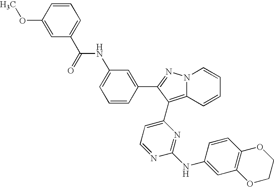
C1=CC=C(C(=O)NC2=CC=CC(C3=NN4C(=C3C3=CC=NC(NC5=CC6=C(C=C5)OCCO6)=N3)C=CC=C4)=C2)C=C1OC
